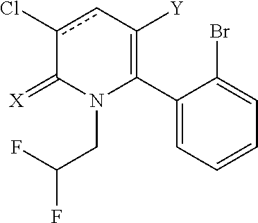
C1(C2=C([Y])cc(Cl)C(=[X])N2CC(F)F)=CC=CC=C1Br
